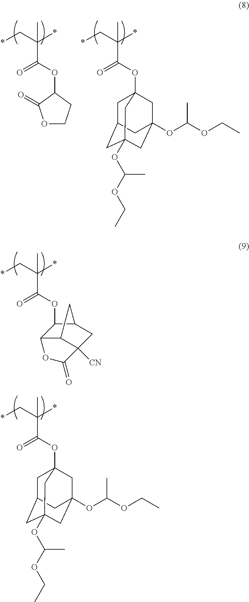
*CC(*)(C(OC1C2C3C([CN])(CC1C3)C(=O)O2)=O)C.*CC(*)(C(OC1C(=O)OCC1)=O)C.*CC(*)(C(OC12CC3CC(OC(OCC)C)(CC(OC(OCC)C)(C1)C3)C2)=O)C.*CC(*)(C(OC12CC3CC(OC(OCC)C)(CC(OC(OCC)C)(C1)C3)C2)=O)C
